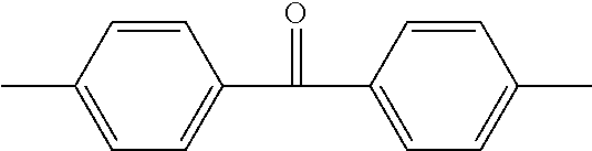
C1=CC(C(C2=CC=C(C)C=C2)=O)=CC=C1C
